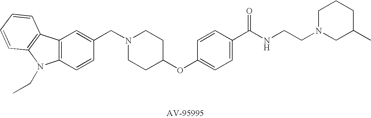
C1(CN2CCC(OC3=CC=C(C(NCCN4CC(C)CCC4)=O)C=C3)CC2)=CC2=C(C=C1)N(CC)C1=C2C=CC=C1
